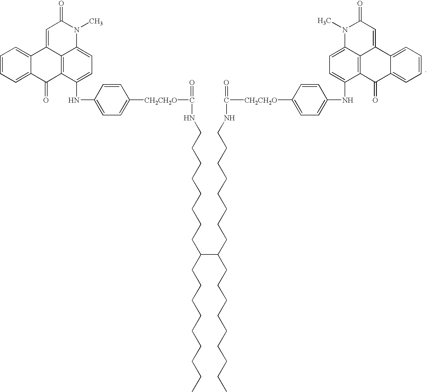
C(CCCCCCCC(CCCCCCCCC)C(CCCCCCCCNC([CH2CH2O]C1=CC=C(NC2=CC=C3C4=C2C(=O)C2=CC=CC=C2C4=CC(=O)N3C)C=C1)=O)CCCCCCCCC)NC([CH2CH2O]C1=CC=C(NC2=CC=C3C4=C2C(=O)C2=CC=CC=C2C4=CC(=O)N3C)C=C1)=O
